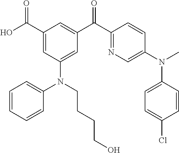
C1(C(O)=O)=CC(N(C2=CC=CC=C2)CCCCO)=CC(C(C2=NC=C(N(C)C3=CC=C(Cl)C=C3)C=C2)=O)=C1
